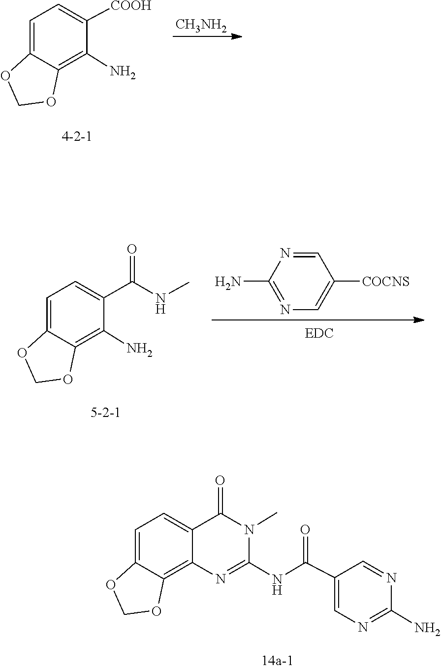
C12=CC=C([COOH])C(N)=C1OCO2.[CH3NH2].C1=C(C(=O)NC)C(N)=C2C(=C1)OCO2.C1([COCNS])=CN=C(N)N=C1.C1(N)=NC=C(C(NC2=NC3=C4C(=CC=C3C(=O)N2C)OCO4)=O)C=N1
